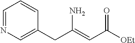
C1=NC=C(CC(=CC([OEt])=O)N)C=C1
